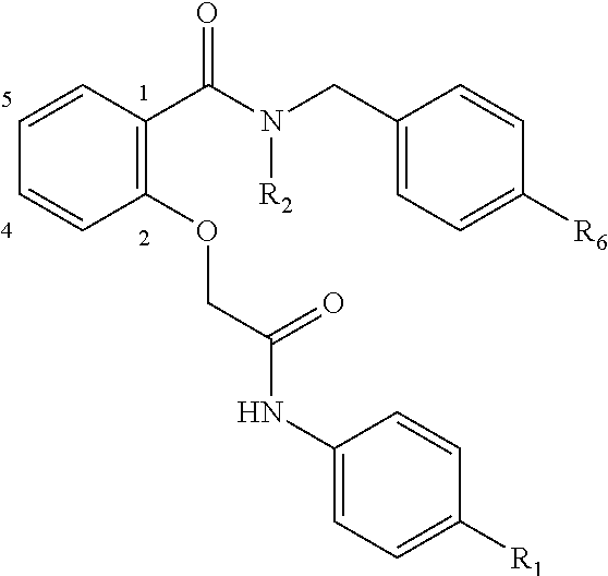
C1(NC(COC2=C(C(N(CC3=CC=C([R6])C=C3)[R2])=O)C=CC=C2)=O)=CC=C([R1])C=C1
